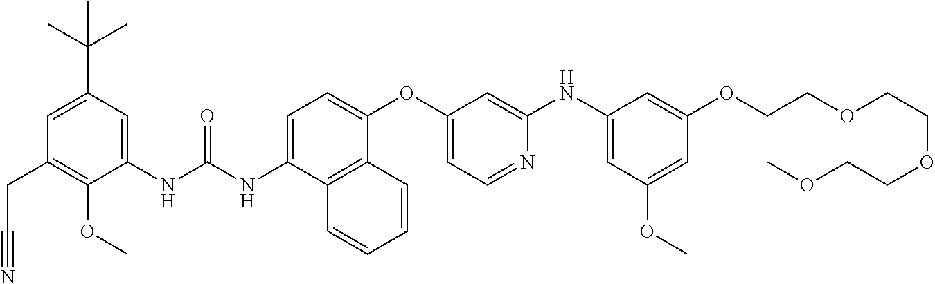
C1=C(C(C)(C)C)C=C(NC(NC2=CC=C(OC3=CC=NC(NC4=CC(OC)=CC(OCCOCCOCCOC)=C4)=C3)C3=C2C=CC=C3)=O)C(OC)=C1CC#N
